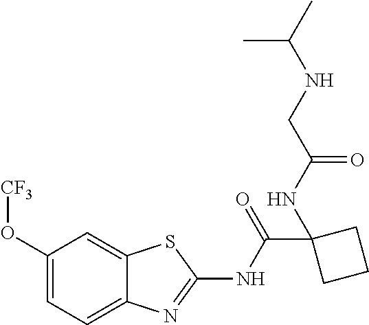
C1(O[CF3])=CC=C2C(=C1)SC(NC(C1(NC(CNC(C)C)=O)CCC1)=O)=N2
